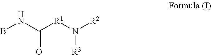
BNC([R1]N([R3])[R2])=O
